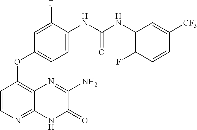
C1=CN=C2C(=C1OC1=CC=C(NC(NC3=C(F)C=CC([CF3])=C3)=O)C(F)=C1)N=C(N)C(=O)N2
